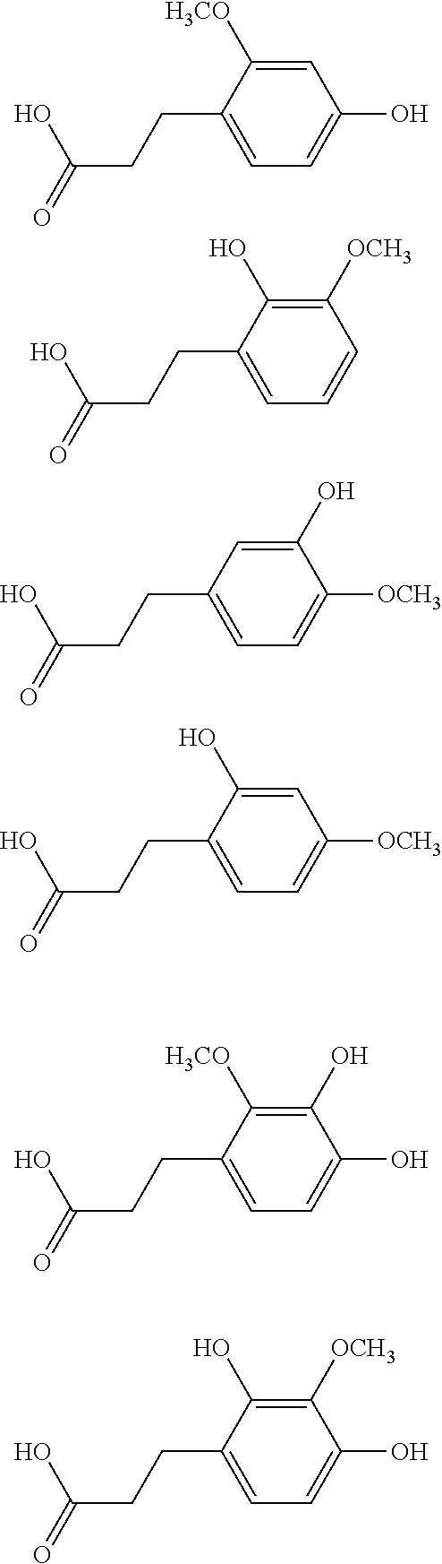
C1=C([H3CO])C(CCC(=O)O)=CC=C1O.C1([OCH3])=C(O)C(CCC(=O)O)=CC=C1.C1(O)=CC(CCC(=O)O)=CC=C1[OCH3].C1=C(O)C(CCC(=O)O)=CC=C1[OCH3].C1(O)=C([H3CO])C(CCC(=O)O)=CC=C1O.C1([OCH3])=C(O)C(CCC(=O)O)=CC=C1O
